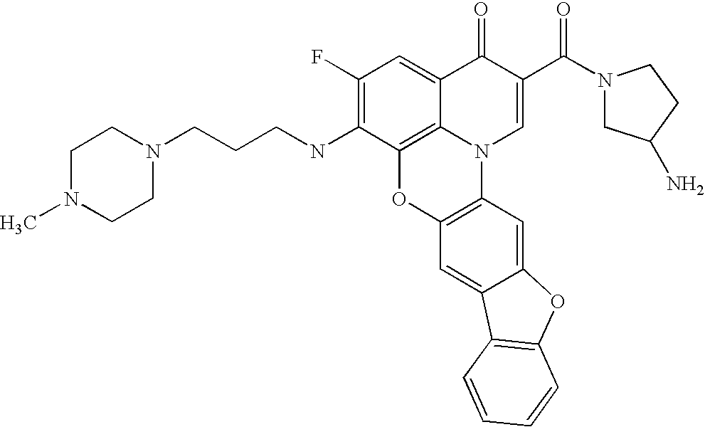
C12=C3C(=CC(F)=C1NCCCN1CCN(C)CC1)C(=O)C(C(=O)N1CC(N)CC1)=CN3C1=C(O2)C=C2C(=C1)OC1=C2C=CC=C1
